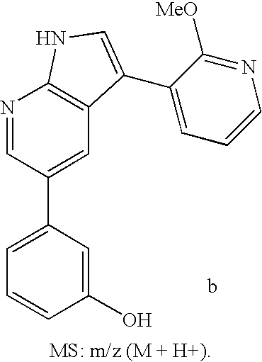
C1=C(C2=CC3=C(N=C2)NC=C3C2=CC=CN=C2[MeO])C=C(O)C=C1
